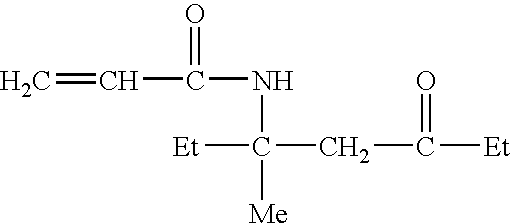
C=CC(NC([Et])(CC([Et])=O)[Me])=O
